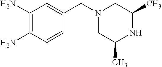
C(C1=CC(N)=C(N)C=C1)N1CC(C)NC(C)C1
